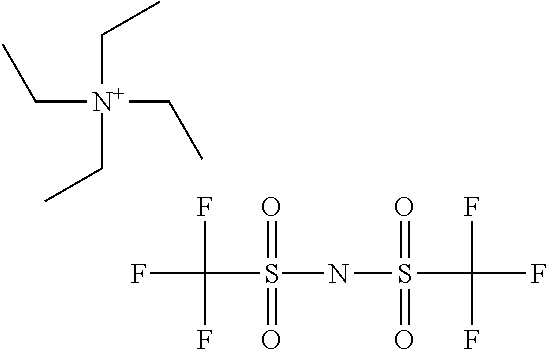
C([N+](CC)(CC)CC)C.FC(F)(S(=O)(NS(=O)(C(F)(F)F)=O)=O)F
